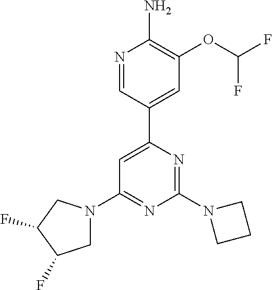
N1=CC(C2=CC(N3CC(F)C(F)C3)=NC(N3CCC3)=N2)=CC(OC(F)F)=C1N
